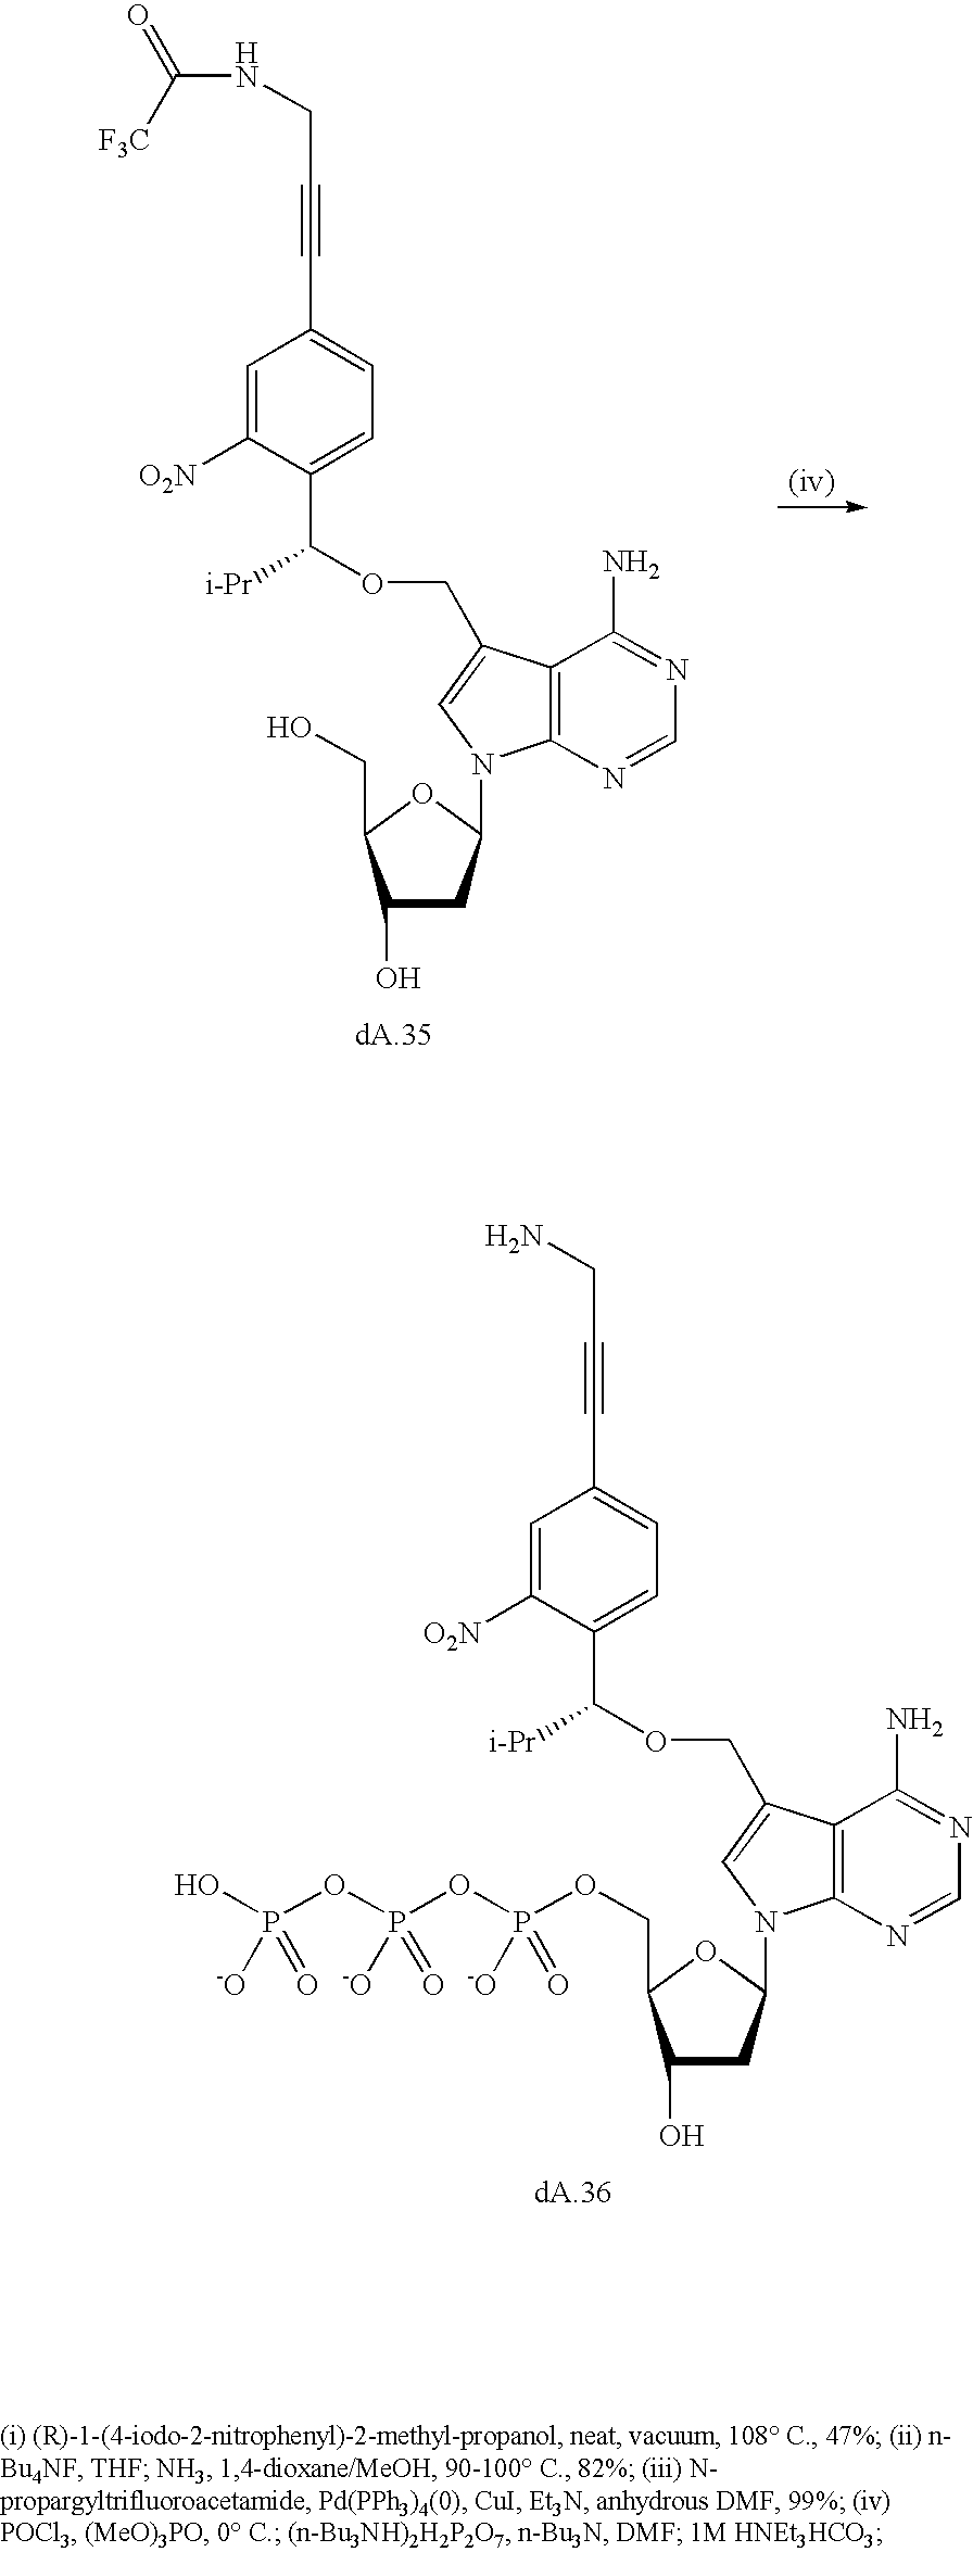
C12=C(C(COC([i-Pr])C3=CC=C(C#CCNC(=O)[F3C])C=C3[O2N])=CN1C1CC(O)C(CO)O1)C(N)=NC=N2.C12=C(C(COC([i-Pr])C3=CC=C(C#CCN)C=C3[O2N])=CN1C1CC(O)C(COP(OP(OP(O)(=O)[-O])([-O])=O)([-O])=O)O1)C(N)=NC=N2
